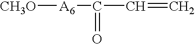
[CH3O][A6]C(C=C)=O
